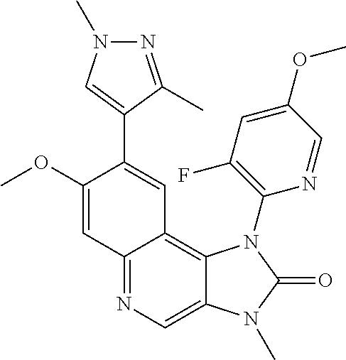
N1=C(C)C(C2=CC3=C4C(=CN=C3C=C2OC)N(C)C(=O)N4C2=C(F)C=C(OC)C=N2)=CN1C
